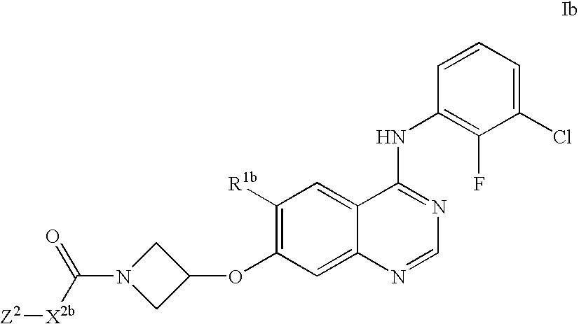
C1([R1b])=C(OC2CN(C([X2b][Z2])=O)C2)C=C2C(=C1)C(NC1=C(F)C(Cl)=CC=C1)=NC=N2
